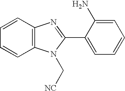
C1=CC2=C(C=C1)N(C[NC])C(C1=CC=CC=C1N)=N2
